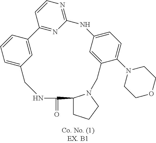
C12=NC(=NC=C1)NC1=CC=C(N3CCOCC3)C(=C1)CN1C(CCC1)C(=O)NCC1=CC=CC2=C1
